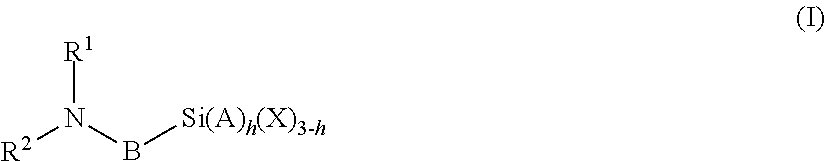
[R2]N(B[Si(A)h(X)3-h])[R1]
